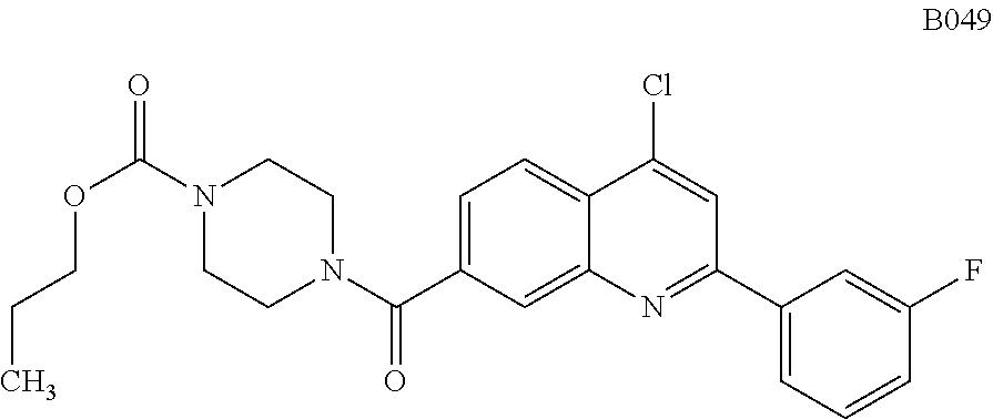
C1=C(C(N2CCN(C(=O)OCCC)CC2)=O)C=C2C(=C1)C(Cl)=CC(C1=CC=CC(F)=C1)=N2
